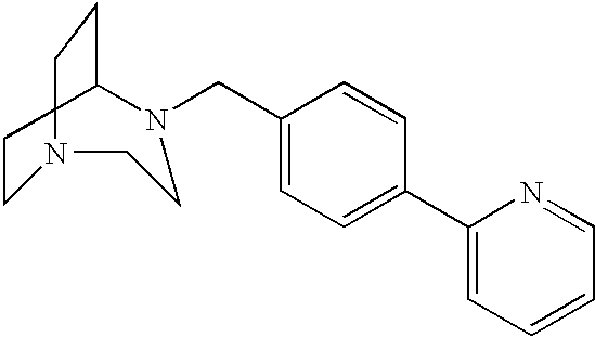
C1(CN2CCCN(CC)CC2)=CC=C(C2=CC=CC=N2)C=C1
